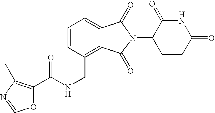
C1=CC(CNC(=O)C2=C(C)N=CO2)=C2C(=C1)C(=O)N(C1CCC(=O)NC1=O)C2=O
